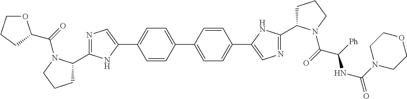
C1C(C2=NC=C(C3=CC=C(C4=CC=C(C5=CN=C(C6CCCN6C(=O)C(NC(=O)N6CCOCC6)[Ph])N5)C=C4)C=C3)N2)N(C(=O)C2OCCC2)CC1
